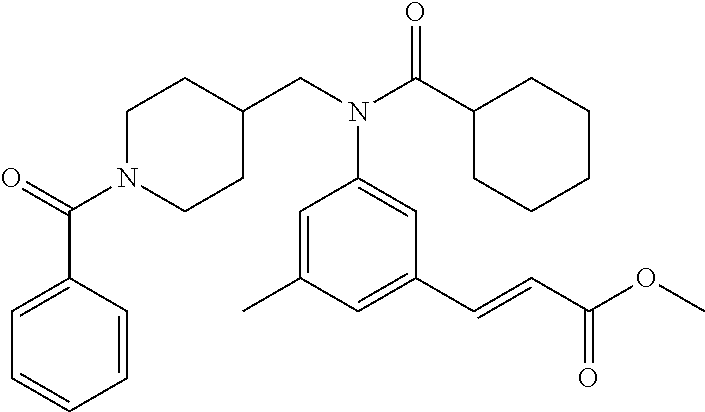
N1(C(=O)C2=CC=CC=C2)CCC(CN(C(C2CCCCC2)=O)C2=CC(C=CC(OC)=O)=CC(C)=C2)CC1
